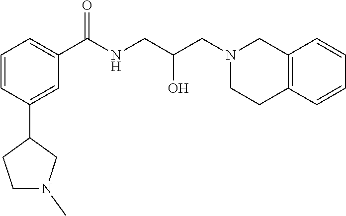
C1=CC(C2CCN(C)C2)=CC(C(NCC(CN2CCC3=C(C2)C=CC=C3)O)=O)=C1
